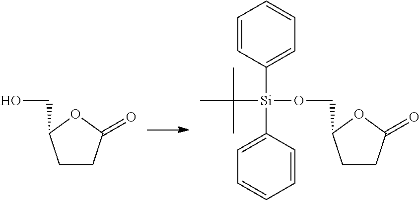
C1CC(=O)OC1CO.C1CC(=O)OC1CO[Si](C(C)(C)C)(C1=CC=CC=C1)C1=CC=CC=C1
